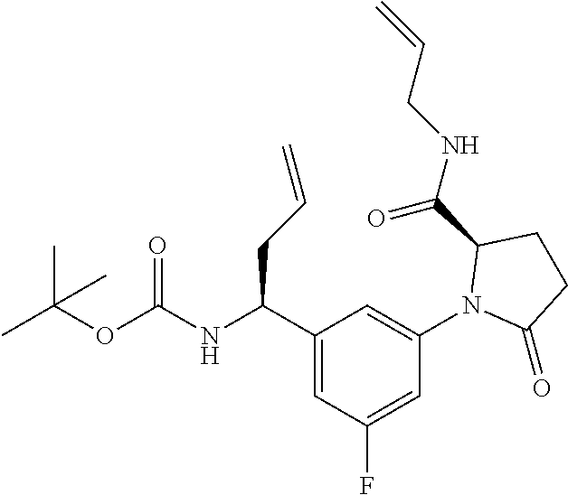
CC(OC(NC(C1=CC(F)=CC(N2C(=O)CCC2C(NCC=C)=O)=C1)CC=C)=O)(C)C
